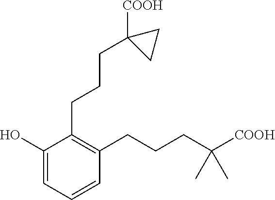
C1=C(O)C(CCCC2([COOH])CC2)=C(CCCC(C)(C)[COOH])C=C1
